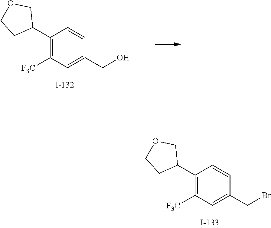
C1(C2COCC2)=C([F3C])C=C(CBr)C=C1.C1(C2COCC2)=C([F3C])C=C(CO)C=C1
